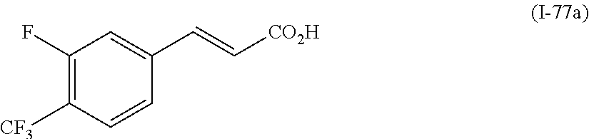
C1(F)=C([CF3])C=CC(C=C[CO2H])=C1
